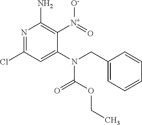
N1=C(Cl)C=C(N(C(OCC)=O)CC2=CC=CC=C2)C([N+](=O)[O-])=C1N
